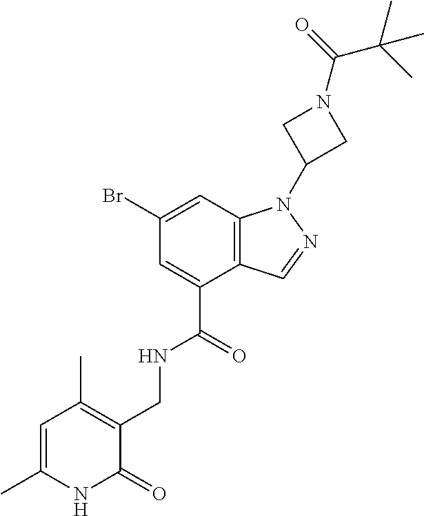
C12=C(C=C(Br)C=C1C(=O)NCC1=C(C)C=C(C)NC1=O)N(C1CN(C(=O)C(C)(C)C)C1)N=C2
